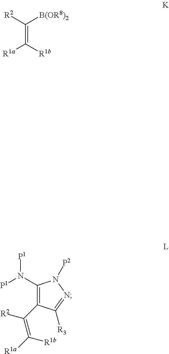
C1(N([P1])[P1])=C(C([R2])=C([R1a])[R1b])C([R3])=NN1[P2].C(=C([R1b])[R1a])([R2])[B(OR8)2]
